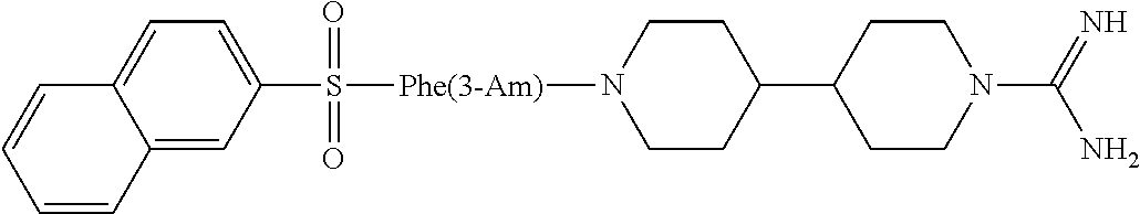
C12=CC=C(S(=O)(=O)[Phe(3-Am)]N3CCC(C4CCN(C(=N)N)CC4)CC3)C=C1C=CC=C2
